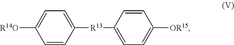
C1([R13]C2=CC=C([OR15])C=C2)=CC=C([R14O])C=C1
